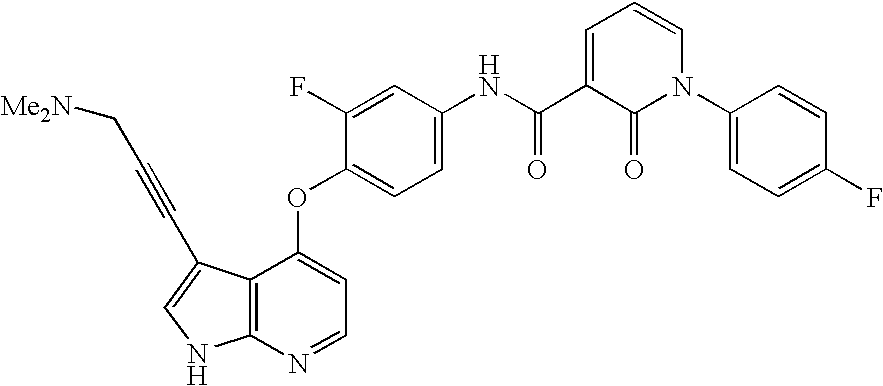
N(C1=CC=C(OC2=CC=NC3=C2C(C#CC[Me2N])=CN3)C(F)=C1)C(C1=CC=CN(C2=CC=C(F)C=C2)C1=O)=O
